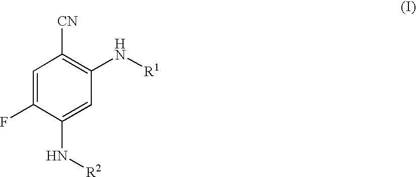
C1=C(F)C(N[R2])=CC(N[R1])=C1[CN]
